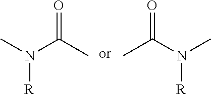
CN(C(C)=O)[R].CC(N(C)[R])=O
